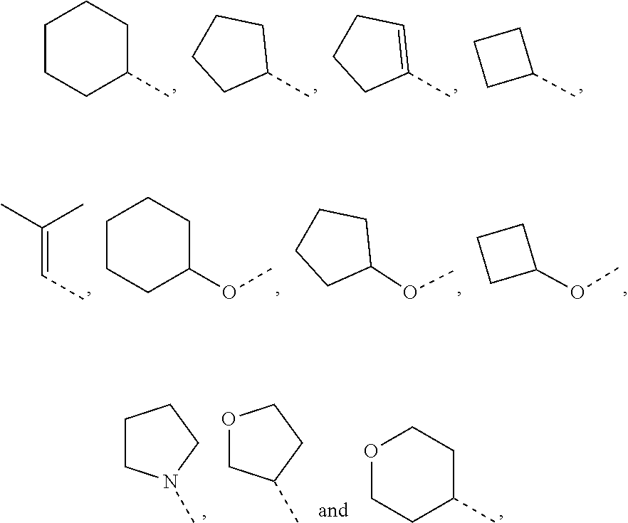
C1CCC(C)CC1.C1CCCC1C.C1C=C(C)CC1.C1CCC1C.C(=C(C)C)C.C1CCC(OC)C1.C1CC(OC)CCC1.C1CCC1OC.C1CN(C)CC1.C1C(C)CCO1.C1CC(C)CCO1
